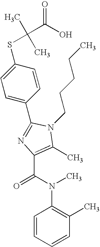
C1(C2=NC(C(N(C3=C(C)C=CC=C3)C)=O)=C(C)N2CCCCC)=CC=C(SC(C)(C)C(O)=O)C=C1
